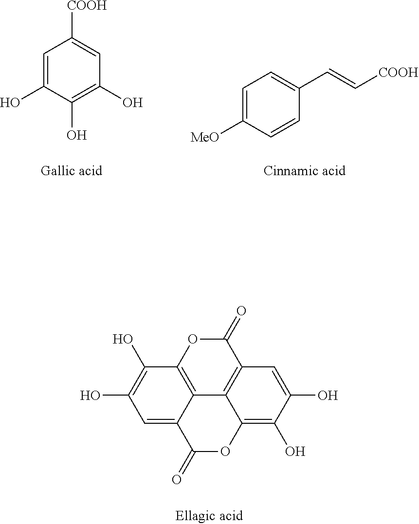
C12=C3C(=C(O)C(O)=C1)OC(=O)C1=CC(O)=C(O)C(=C31)OC2=O.C1=C(O)C(O)=C(O)C=C1[COOH].C1=C([MeO])C=CC(C=C[COOH])=C1
